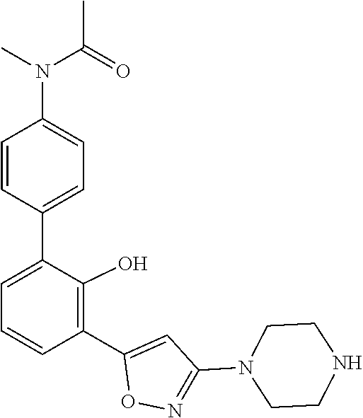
N1CCN(C2=NOC(C3=C(O)C(C4=CC=C(N(C(C)=O)C)C=C4)=CC=C3)=C2)CC1
